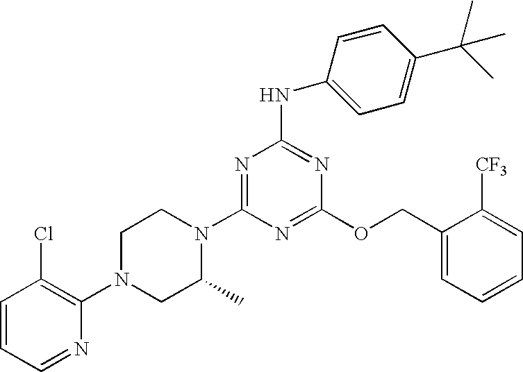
C1=CC=NC(N2CC(C)N(C3=NC(NC4=CC=C(C(C)(C)C)C=C4)=NC(OCC4=CC=CC=C4[CF3])=N3)CC2)=C1Cl
